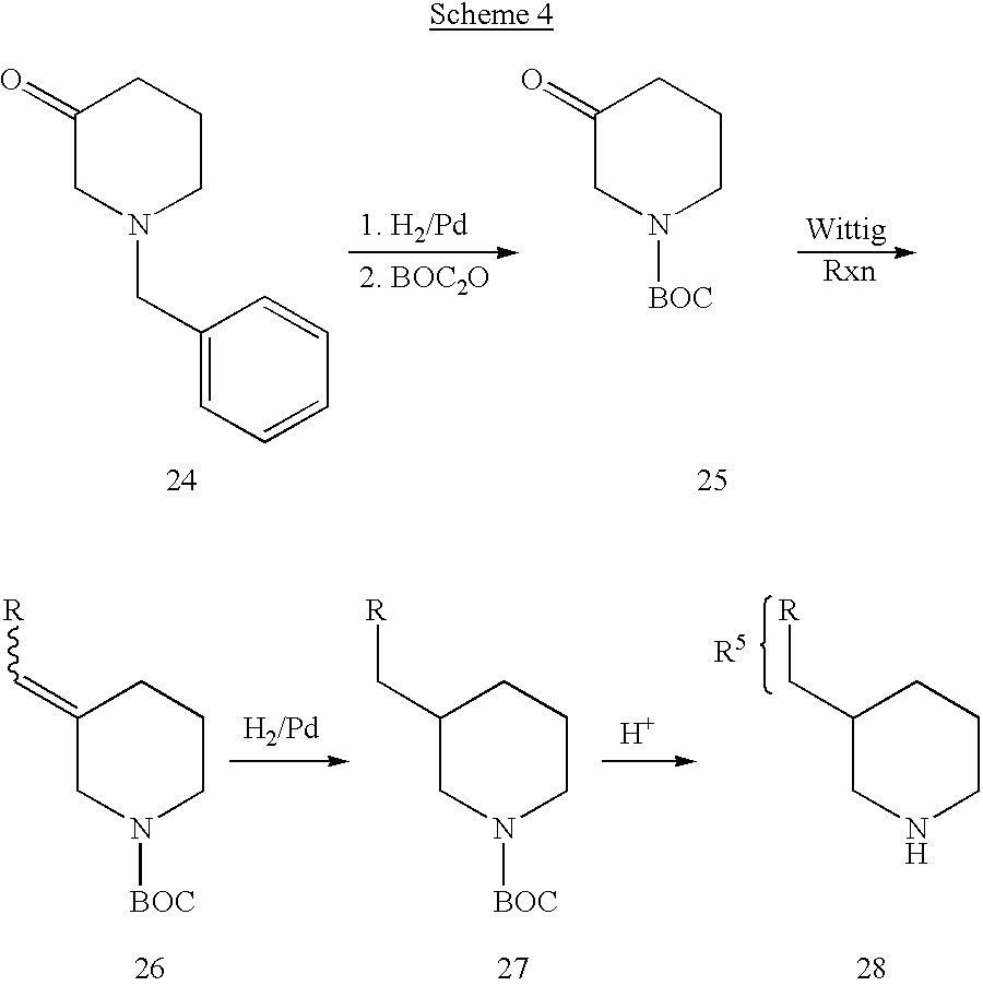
C1(=O)CN(CC2=CC=CC=C2)CCC1.C1(=O)CN([BOC])CCC1.C1(=C[R])CN([BOC])CCC1.C1(C[R])CN([BOC])CCC1.[H].C1(C[R])CNCCC1.[R5]
